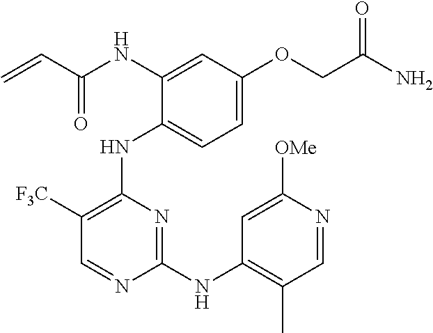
N(C1=CC(OCC(N)=O)=CC=C1NC1=C([F3C])C=NC(NC2=C(C)C=NC([OMe])=C2)=N1)C(C=C)=O
